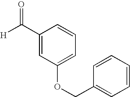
C1(C([H])=O)=CC(OCC2=CC=CC=C2)=CC=C1
